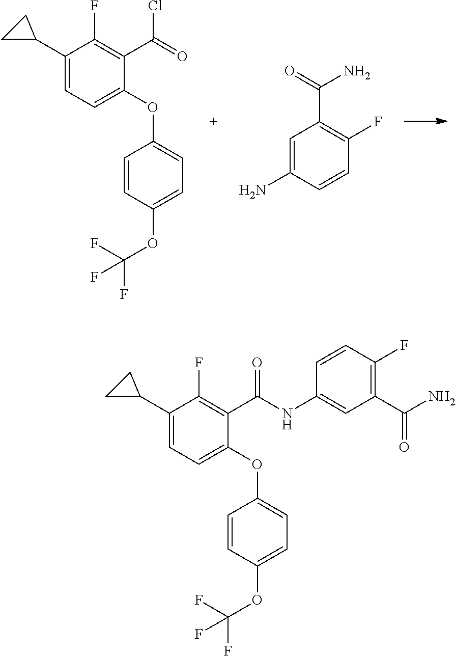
C1(C2CC2)=CC=C(OC2=CC=C(OC(F)(F)F)C=C2)C(C(=O)NC2=CC(C(N)=O)=C(F)C=C2)=C1F.C1(C2CC2)=CC=C(OC2=CC=C(OC(F)(F)F)C=C2)C(C(Cl)=O)=C1F.C1=C(N)C=CC(F)=C1C(=O)N
